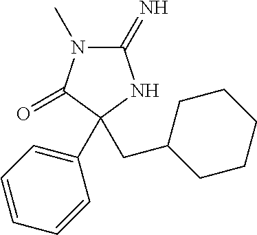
C1(=N)N(C)C(=O)C(CC2CCCCC2)(C2=CC=CC=C2)N1
